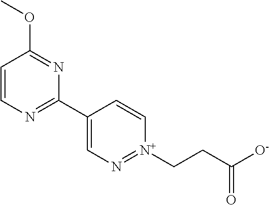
C1=CN=C(C2=CN=[N+](CCC([O-])=O)C=C2)N=C1OC
